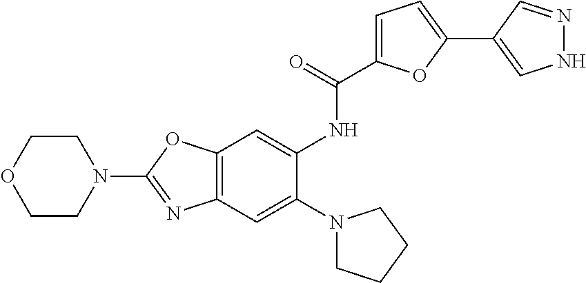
C12=C(OC(N3CCOCC3)=N1)C=C(NC(=O)C1=CC=C(C3=CNN=C3)O1)C(N1CCCC1)=C2
